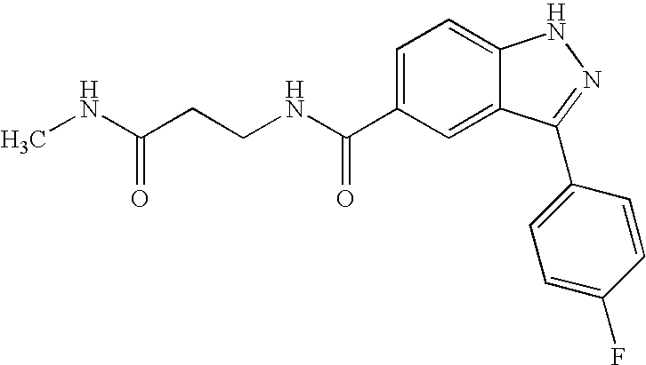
C1=C(C(NCCC(=O)NC)=O)C=C2C(=C1)NN=C2C1=CC=C(F)C=C1
